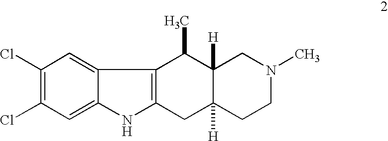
C1=C2C(=CC(Cl)=C1Cl)NC1=C2C(C)C2([H])C([H])(C1)CCN(C)C2
